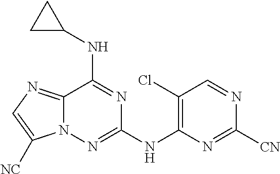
C12=NC=C([NC])N1N=C(NC1=C(Cl)C=NC([CN])=N1)N=C2NC1CC1
